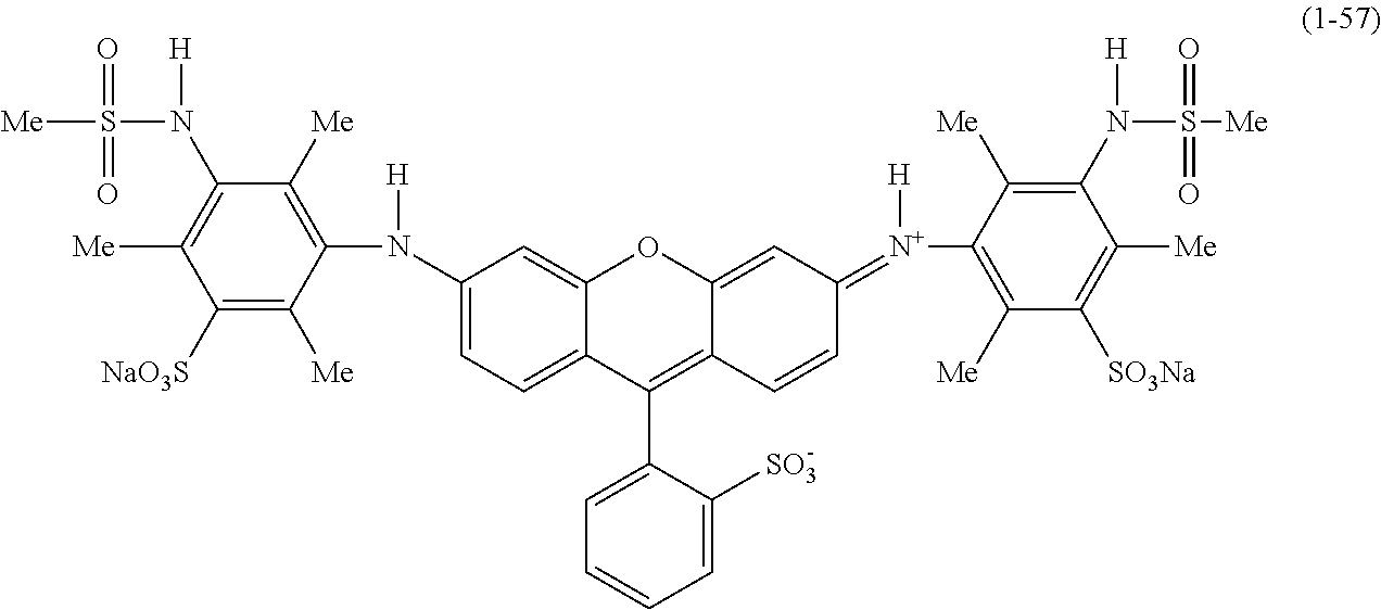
C1(N(C2=C([Me])C(N([H])S(=O)([Me])=O)=C([Me])C([NaO3S])=C2[Me])[H])=CC=C2C(=C1)OC1=CC(=[N+]([H])C3=C([Me])C([SO3Na])=C([Me])C(N([H])S(=O)([Me])=O)=C3[Me])C=CC1=C2C1=CC=CC=C1[SO3]
